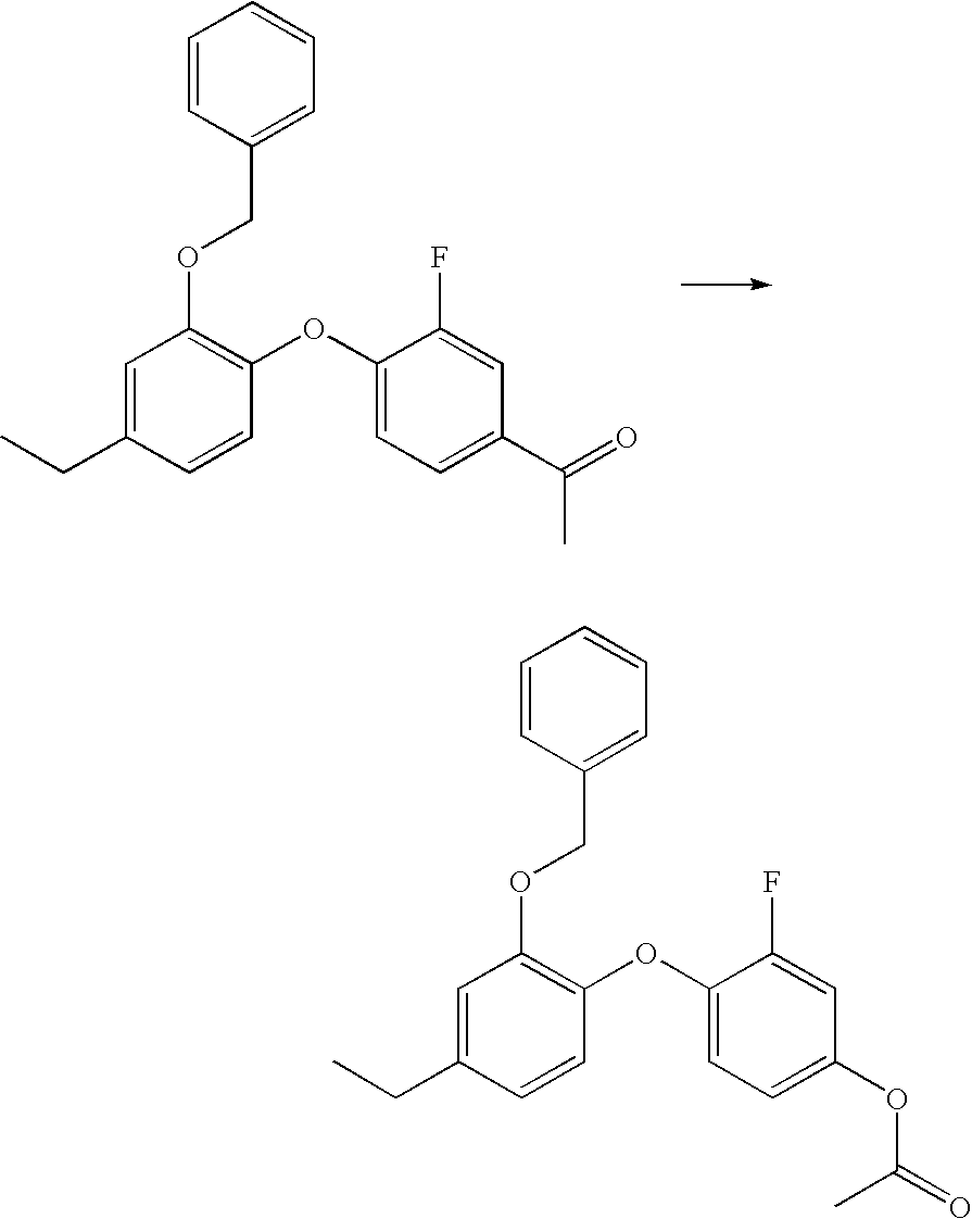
C1=C(CC)C=CC(OC2=CC=C(C(C)=O)C=C2F)=C1OCC1=CC=CC=C1.C1=C(CC)C=CC(OC2=CC=C(OC(C)=O)C=C2F)=C1OCC1=CC=CC=C1
